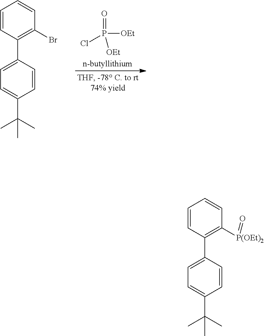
P([OEt])(Cl)([OEt])=O.C1=CC(C2=CC=C(C(C)(C)C)C=C2)=C(Br)C=C1.C1=CC(C2=CC=C(C(C)(C)C)C=C2)=C([P(OEt)2]=O)C=C1
